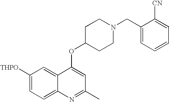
C1([THPO])=CC=C2C(=C1)C(OC1CCN(CC3=CC=CC=C3[CN])CC1)=CC(C)=N2
